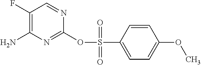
C1(F)=C(N)N=C(OS(C2=CC=C(OC)C=C2)(=O)=O)N=C1
